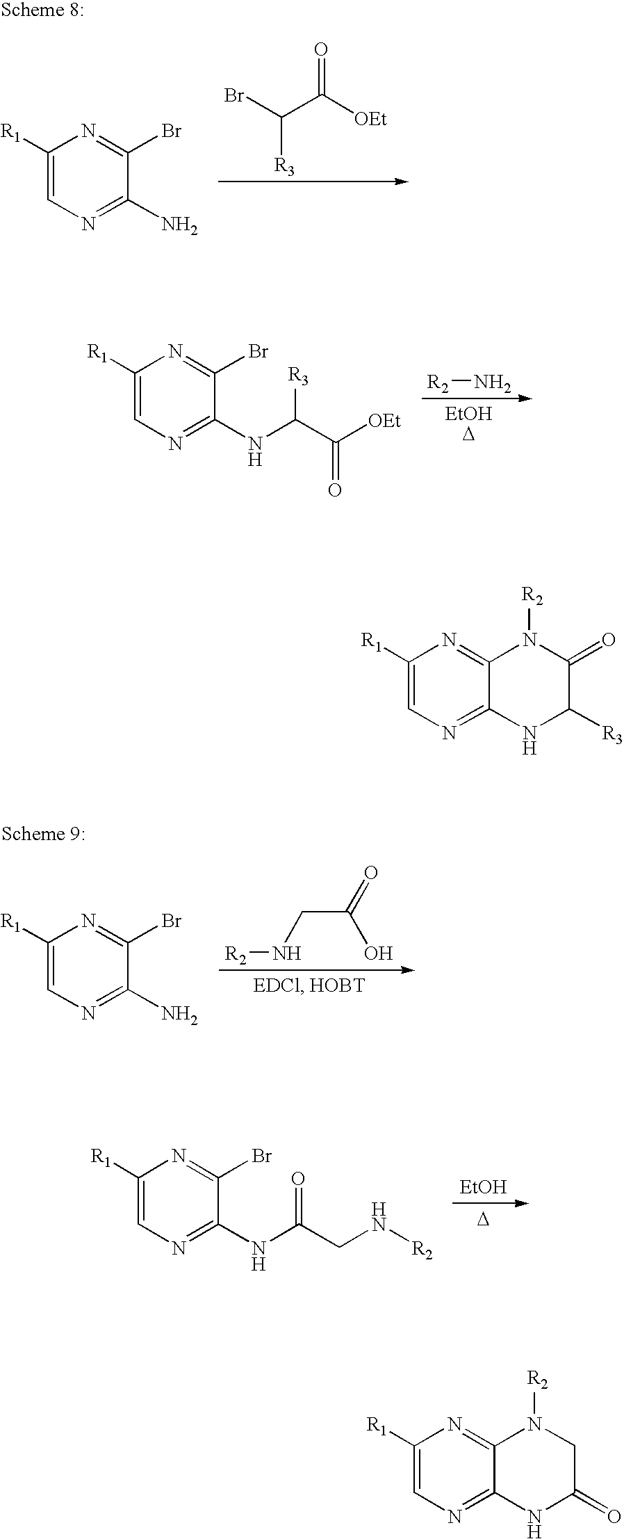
BrC(C([OEt])=O)[R3].C1([R1])=CN=C(N)C(Br)=N1.C1([R1])=CN=C(NC(C([OEt])=O)[R3])C(Br)=N1.[R2]N.C1([R1])=CN=C(N)C(Br)=N1.[R2]NCC(=O)O.C1([R1])=CN=C(NC(CN[R2])=O)C(Br)=N1.[EtOH].[D].C1([R1])=CN=C2C(=N1)N([R2])C(=O)C([R3])N2.C1([R1])=CN=C2C(=N1)N([R2])CC(=O)N2
